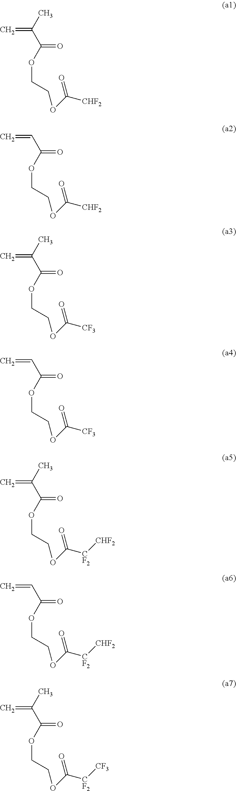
CC(C(OCCOC([CHF2])=O)=O)=C.C(C(OCCOC([CHF2])=O)=O)=C.CC(C(OCCOC([CF3])=O)=O)=C.C(C(OCCOC([CF3])=O)=O)=C.CC(C(OCCOC([CF2][CHF2])=O)=O)=C.C(C(OCCOC([CF2][CHF2])=O)=O)=C.CC(C(OCCOC([CF2][CF3])=O)=O)=C
